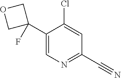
C1(C2(F)COC2)=CN=C(C#N)C=C1Cl
